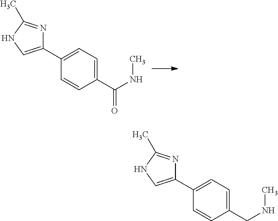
C1(C2=CC=C(C(NC)=O)C=C2)=CNC(C)=N1.C1(C2=CC=C(CNC)C=C2)=CNC(C)=N1
